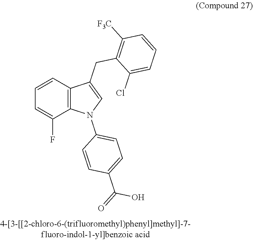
C12=C(C=CC=C1F)C(CC1=C([F3C])C=CC=C1Cl)=CN2C1=CC=C(C(=O)O)C=C1
